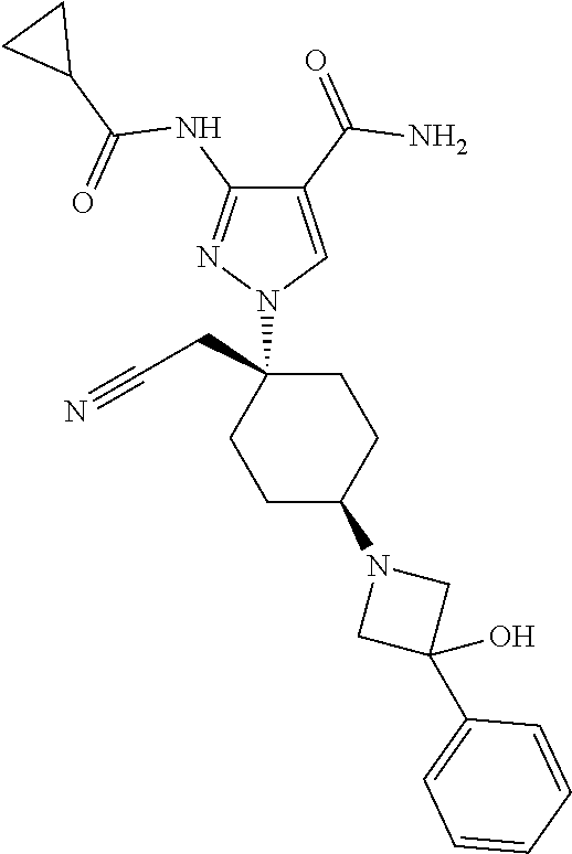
C1(C(=O)N)=CN(C2(CC#N)CCC(N3CC(C4=CC=CC=C4)(O)C3)CC2)N=C1NC(C1CC1)=O
